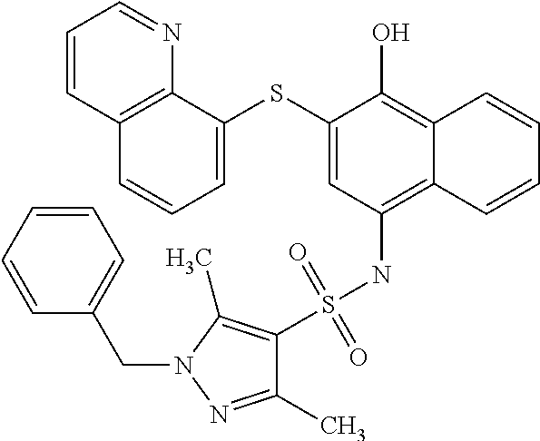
C1=C(SC2=CC=CC3=C2N=CC=C3)C(O)=C2C(=C1NS(C1=C(C)N(CC3=CC=CC=C3)N=C1C)(=O)=O)C=CC=C2
